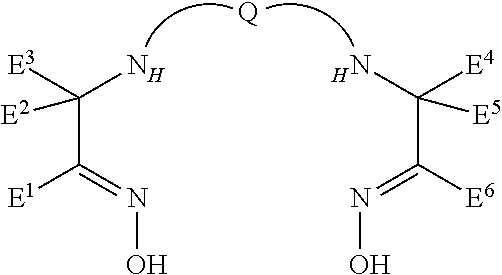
C(C([E3])(N)[E2])(=NO)[E1].C(C([E4])(N)[E5])(=NO)[E6].[Q]
